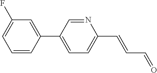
C1=NC(C=CC=O)=CC=C1C1=CC(F)=CC=C1
